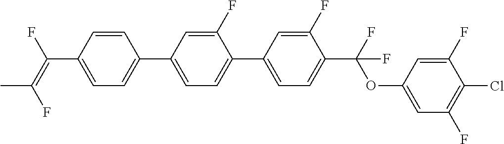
C1=CC(C2=CC=C(C3=CC=C(C(OC4=CC(F)=C(Cl)C(F)=C4)(F)F)C(F)=C3)C(F)=C2)=CC=C1C(F)=C(F)C
